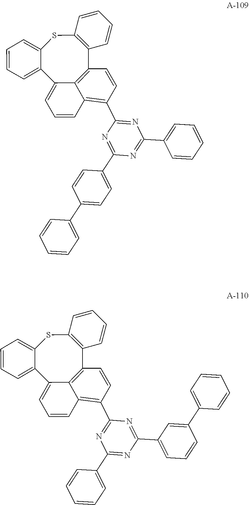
C12=C(SC3=CC=CC=C3C3=CC=CC4=C(C5=NC(C6=CC=CC=C6)=NC(C6=CC=C(C7=CC=CC=C7)C=C6)=N5)C=CC1=C34)C=CC=C2.C12=C(SC3=CC=CC=C3C3=CC=CC4=C(C5=NC(C6=CC=CC=C6)=NC(C6=CC=CC(C7=CC=CC=C7)=C6)=N5)C=CC1=C34)C=CC=C2
